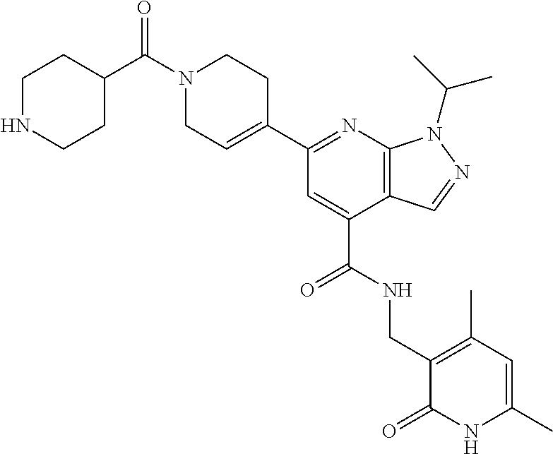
N1=C(C2=CCN(C(C3CCNCC3)=O)CC2)C=C(C(NCC2=C(C)C=C(C)NC2=O)=O)C2=C1N(C(C)C)N=C2
